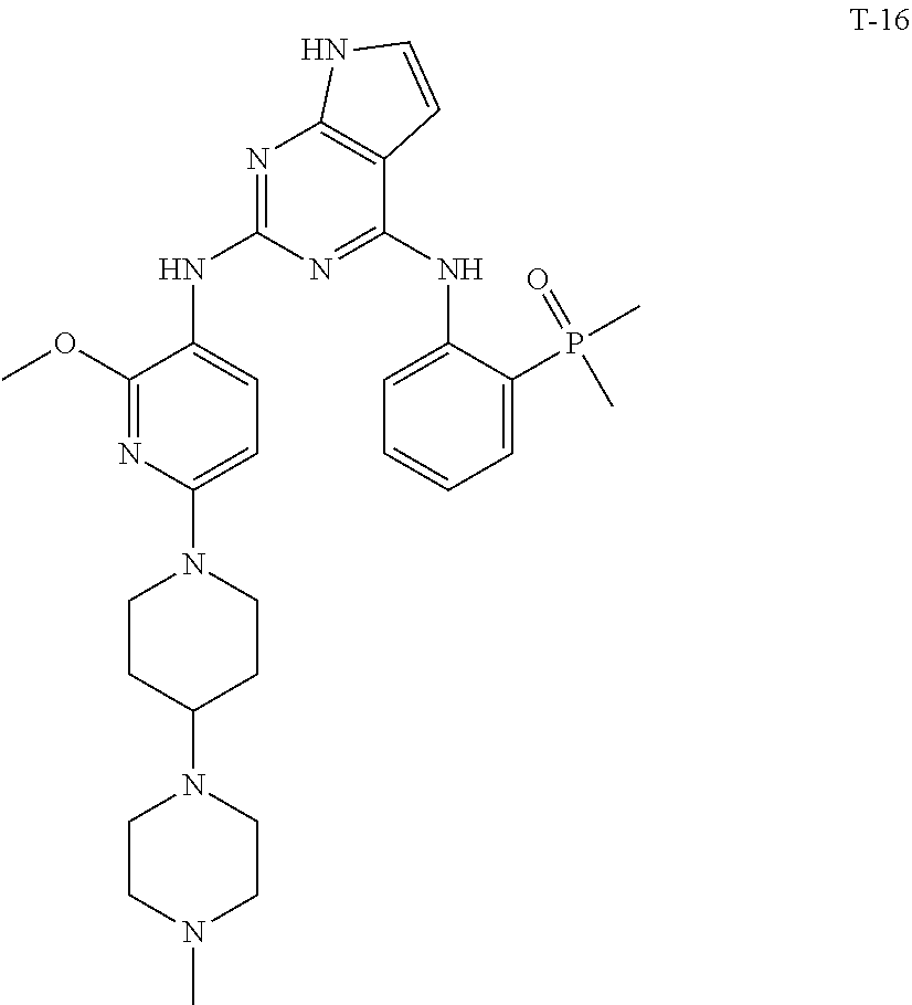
C1(OC)=NC(N2CCC(N3CCN(C)CC3)CC2)=CC=C1NC1=NC2=C(C(NC3=CC=CC=C3P(C)(=O)C)=N1)C=CN2
